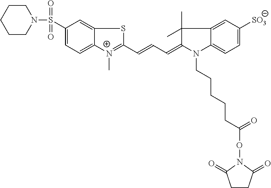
C1CN(S(=O)(=O)C2=CC=C3C(=C2)SC(C=CC=C2N(CCCCCC(=O)ON4C(=O)CCC4=O)C4=CC=C([SO3])C=C4C2(C)C)=[N+]3C)CCC1
